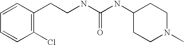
C1(Cl)=C(CCNC(NC2CCN(C)CC2)=O)C=CC=C1
